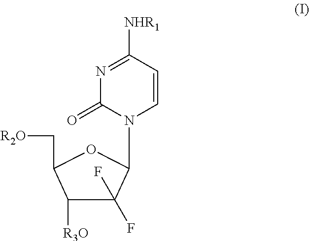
C1(F)(F)C([R3O])C(C[R2O])OC1N1C=CC([NHR1])=NC1=O
